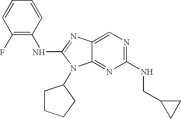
C1(F)=C(NC2=NC3=CN=C(NCC4CC4)N=C3N2C2CCCC2)C=CC=C1
